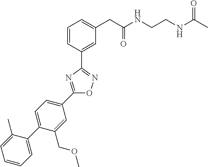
C1=CC(C2=NOC(C3=CC=C(C4=CC=CC=C4C)C(COC)=C3)=N2)=CC(CC(NCCNC(C)=O)=O)=C1
